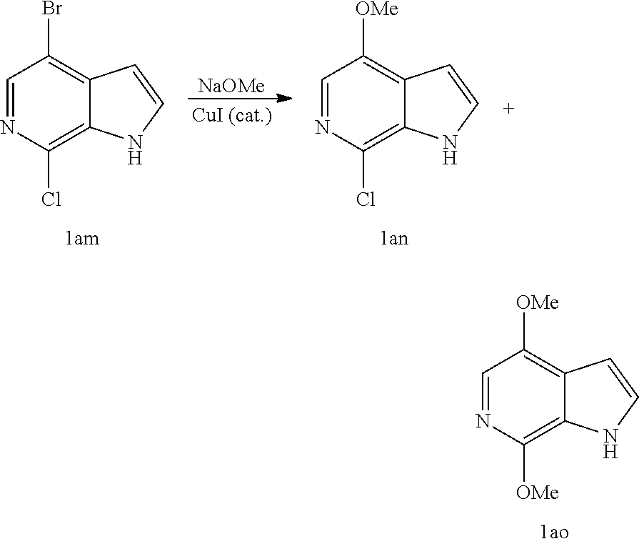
C1=NC([OMe])=C2C(=C1[OMe])C=CN2.C1=NC(Cl)=C2C(=C1[OMe])C=CN2.C1=NC(Cl)=C2C(=C1Br)C=CN2.[NaOMe]
